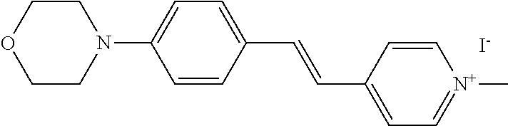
C1=CC(C=CC2=CC=C(N3CCOCC3)C=C2)=CC=[N+]1C.[I-]
